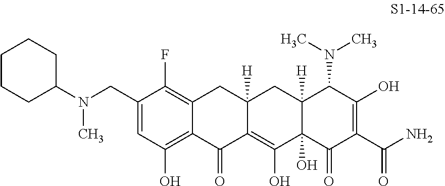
N(CC1=CC(O)=C2C(=C1F)CC1([H])C(=C(O)C3(O)C([H])(C1)C(N(C)C)C(O)=C(C(N)=O)C3=O)C2=O)(C1CCCCC1)C
